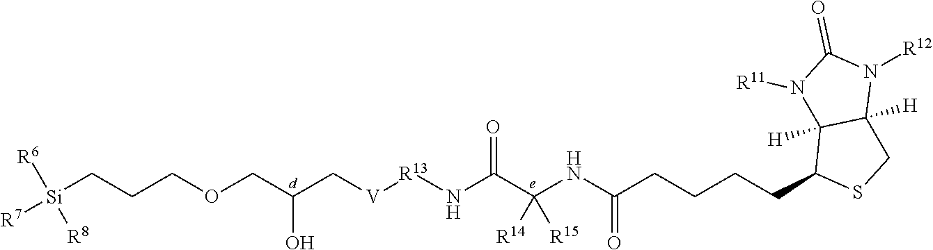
[Si](CCCOCC(C[V][R13]NC(C(NC(CCCCC1SCC2([H])C1([H])N([R11])C(=O)N2[R12])=O)([R14])[R15])=O)O)([R7])([R6])[R8]
